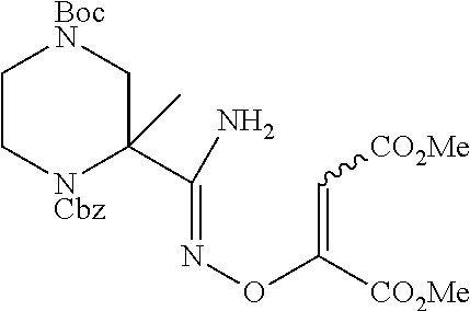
C1C[NCbz]C(C(=NOC(=C[CO2Me])[CO2Me])N)(C)C[BocN]1
